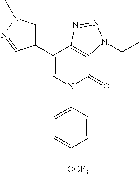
C1(C2=CN(C)N=C2)=CN(C2=CC=C([OCF3])C=C2)C(=O)C2=C1N=NN2C(C)C
